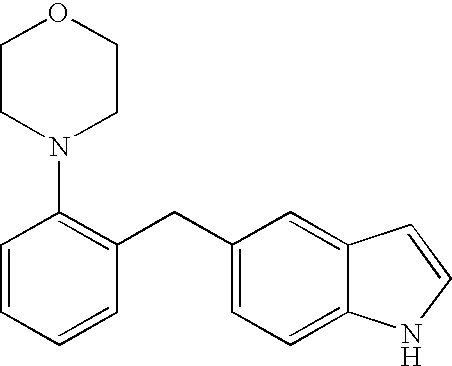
C1=CC=CC(CC2=CC=C3C(=C2)C=CN3)=C1N1CCOCC1
